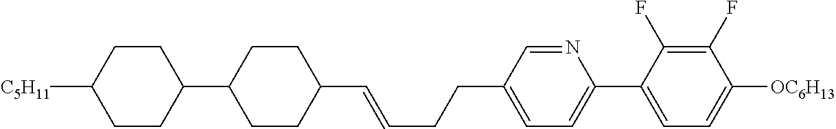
C1CC([C5H11])CCC1C1CCC(C=CCCC2=CC=C(C3=CC=C([OC6H13])C(F)=C3F)N=C2)CC1
